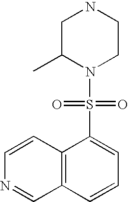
C1=CC2=C(C=N1)C=CC=C2S(=O)(=O)N1CCNCC1C
